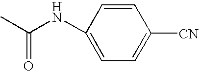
C(NC1=CC=C([CN])C=C1)(C)=O
